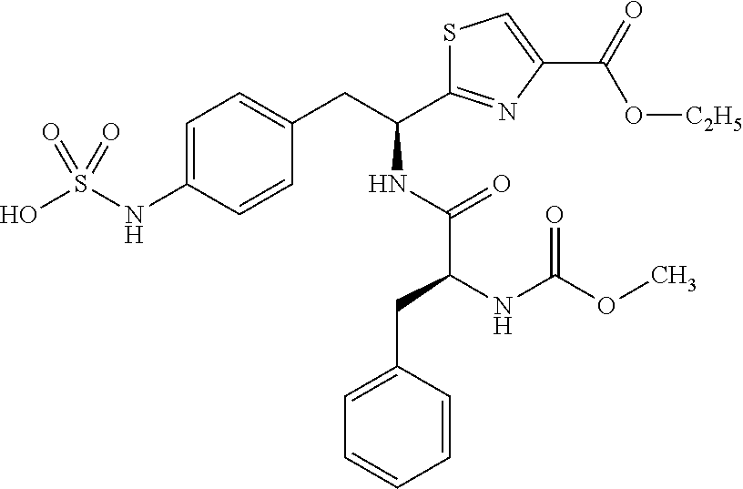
C1=C(NS(O)(=O)=O)C=CC(CC(C2=NC(C(O[C2H5])=O)=CS2)NC(C(NC(OC)=O)CC2=CC=CC=C2)=O)=C1
